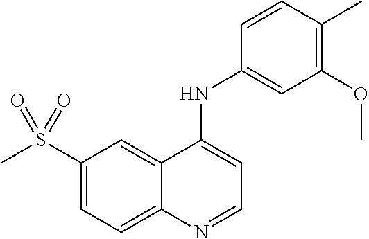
S(C1=CC=C2C(=C1)C(NC1=CC(OC)=C(C)C=C1)=CC=N2)(C)(=O)=O
